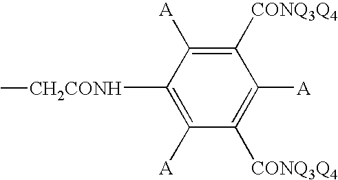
C1([A])=C([CONQ3Q4])C([A])=C([CONQ3Q4])C([A])=C1[CH2CONH]C
